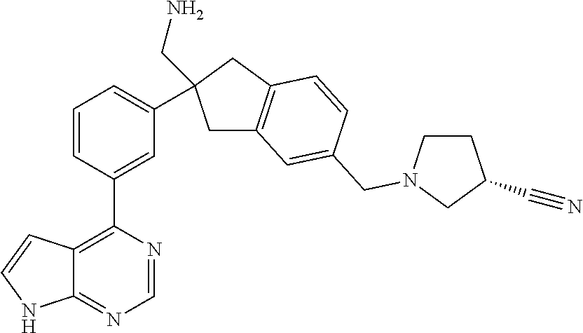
C12=C(C3=CC(C4(CN)CC5=C(C4)C=CC(CN4CCC(C#N)C4)=C5)=CC=C3)N=CN=C1NC=C2
